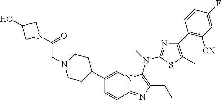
C1(C2CCN(CC(N3CC(O)C3)=O)CC2)=CN2C(=NC(CC)=C2N(C)C2=NC(C3=C([CN])C=C(F)C=C3)=C(C)S2)C=C1
